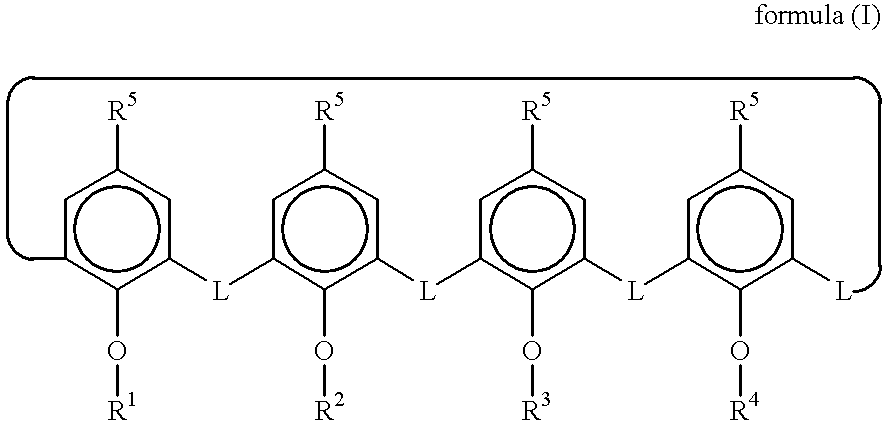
c1cc(O[R1])c([L]c2c(O[R2])c([L]c3c(O[R3])c([L]c4c(O[R4])c([L])cc([R5])c4)cc([R5])c3)cc([R5])c2)cc1[R5]
